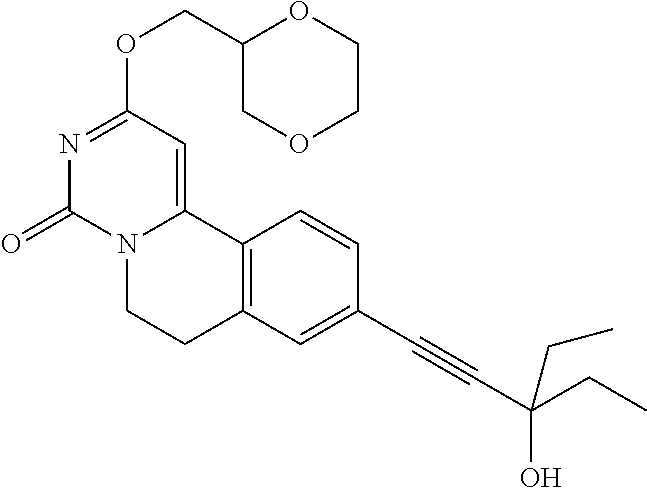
C1(COC2=NC(=O)N3C(=C2)C2=C(CC3)C=C(C#CC(CC)(O)CC)C=C2)COCCO1
